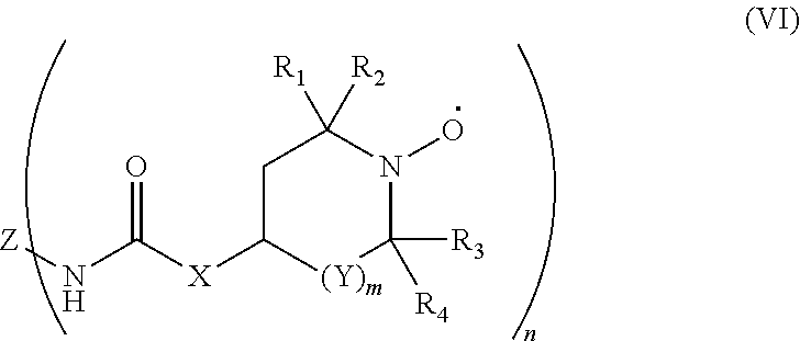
[Z]NC([X]C1[(Y)m]C([R3])([R4])N(O)C([R1])([R2])C1)=O
